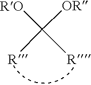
[RO]C([R])([R])[OR]
